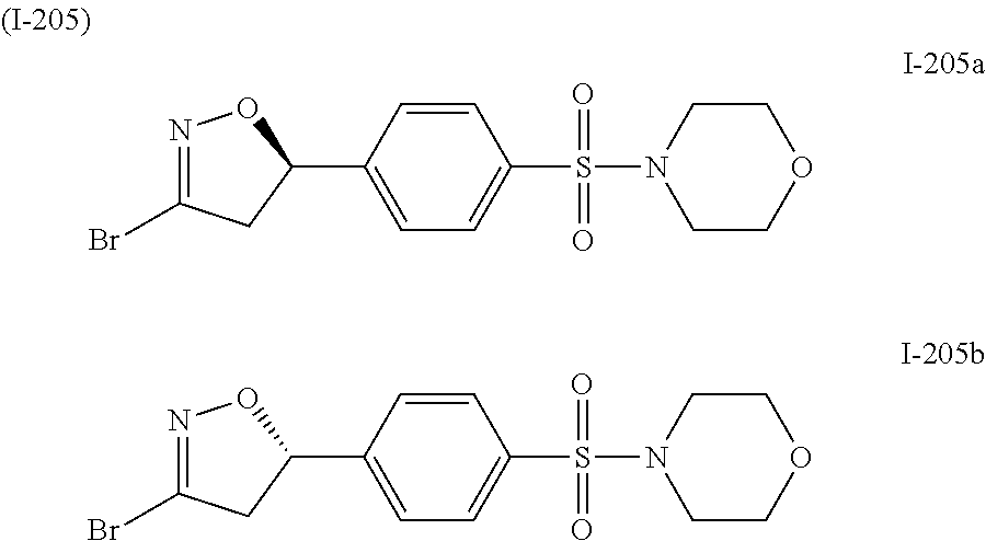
C1(C2=CC=C(S(=O)(=O)N3CCOCC3)C=C2)ON=C(Br)C1.C1(C2=CC=C(S(=O)(=O)N3CCOCC3)C=C2)ON=C(Br)C1
